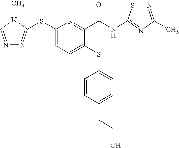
C1(SC2=NN=CN2C)=CC=C(SC2=CC=C(CCO)C=C2)C(C(NC2=NC(C)=NS2)=O)=N1
